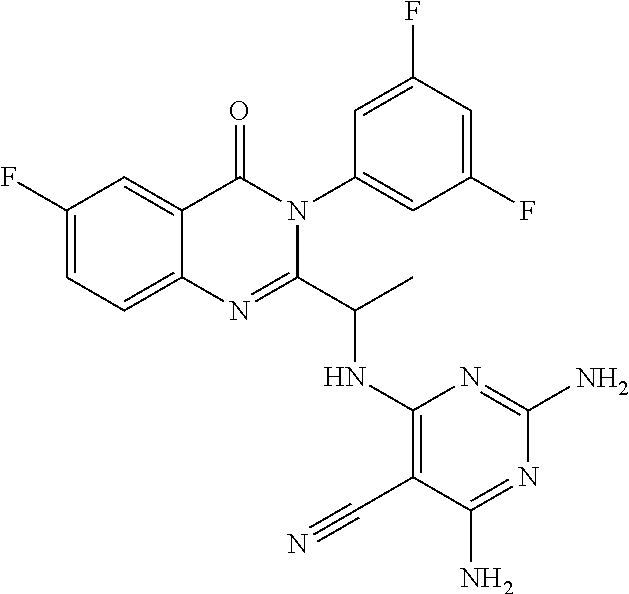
C1(F)=CC=C2C(=C1)C(=O)N(C1=CC(F)=CC(F)=C1)C(C(C)NC1=C(C#N)C(N)=NC(N)=N1)=N2
